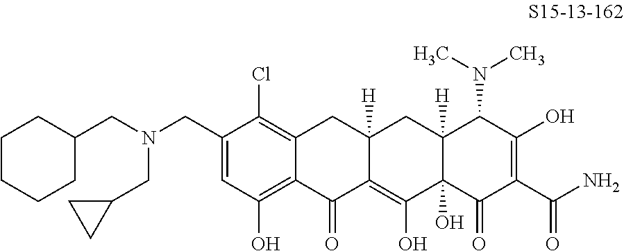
C1(CN(CC2CCCCC2)CC2CC2)=CC(O)=C2C(=C1Cl)CC1([H])C(=C(O)C3(O)C([H])(C1)C(N(C)C)C(O)=C(C(N)=O)C3=O)C2=O
